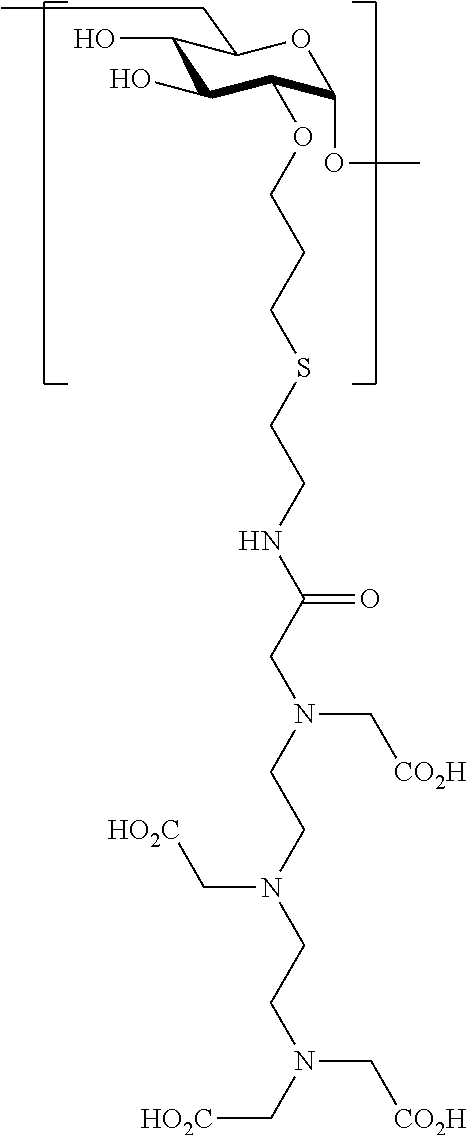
C1(O)C(O)C(OCCCSCCNC(=O)CN(CCN(C[HO2C])CCN(C[HO2C])C[CO2H])C[CO2H])C(OC)OC1CC
